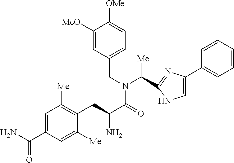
C1([MeO])=CC(CN(C(=O)C(CC2=C([Me])C=C(C(N)=O)C=C2[Me])N)C([Me])C2=NC(C3=CC=CC=C3)=CN2)=CC=C1[OMe]
